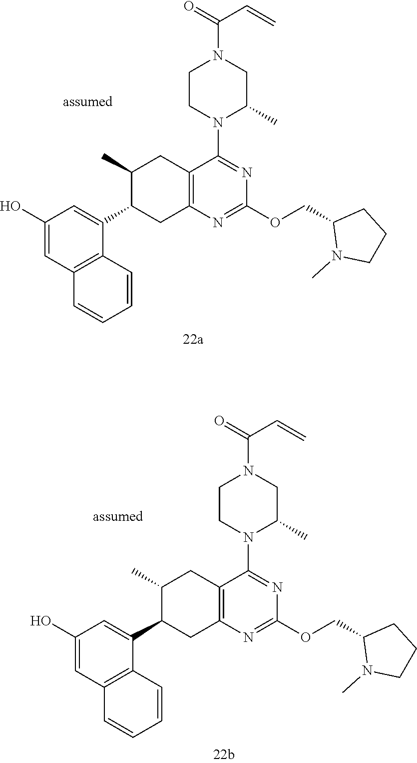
N1=C(OCC2CCCN2C)N=C(N2C(C)CN(C(=O)C=C)CC2)C2=C1CC(C1=CC(O)=CC3=C1C=CC=C3)C(C)C2.N1=C(OCC2CCCN2C)N=C(N2C(C)CN(C(=O)C=C)CC2)C2=C1CC(C1=CC(O)=CC3=C1C=CC=C3)C(C)C2
